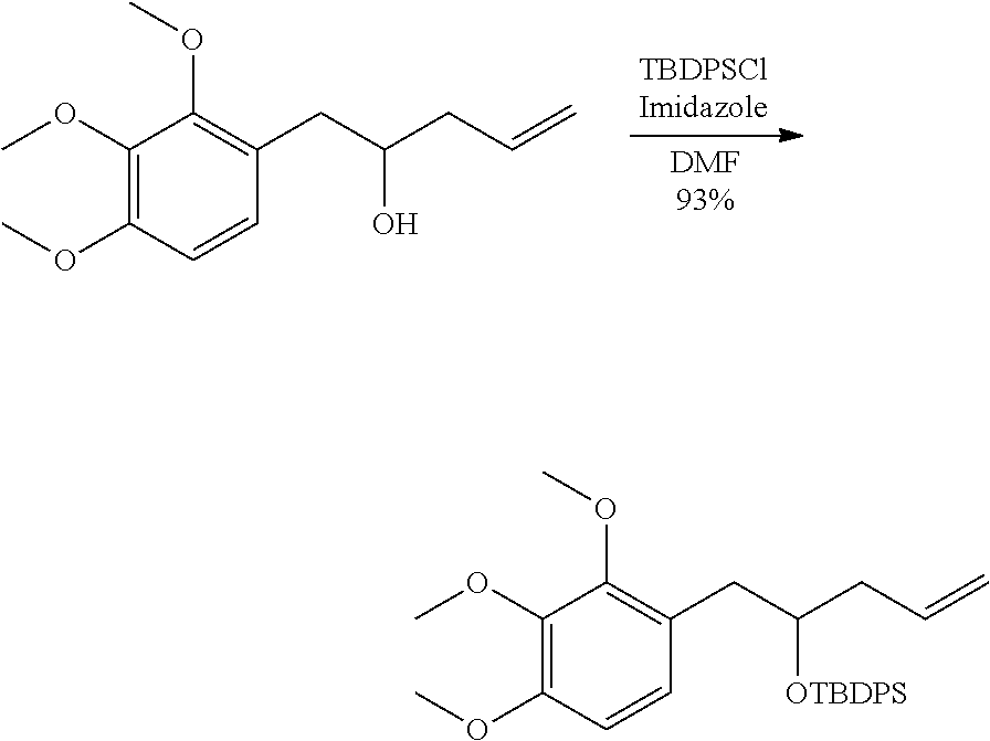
C1(OC)=C(OC)C=CC(CC(CC=C)O)=C1OC.C1(OC)=C(OC)C=CC(CC(CC=C)[OTBDPS])=C1OC
